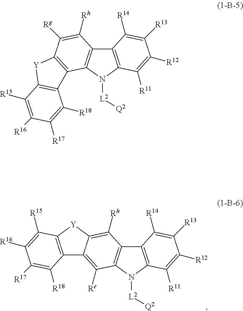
C12=C([Re])C3=C(C([Rh])=C1[Y]C1=C2C([R18])=C([R17])C([R16])=C1[R15])C1=C(N3[L2][Q2])C([R11])=C([R12])C([R13])=C1[R14].C12=C(C3=C(C([Rh])=C1[Rg])C1=C(N3[L2][Q2])C([R11])=C([R12])C([R13])=C1[R14])C1=C([Y]2)C([R15])=C([R16])C([R17])=C1[R18]
